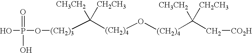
[(CH2)3](C([(CH2)4]O[(CH2)4]C(C[CO2H])([CH3CH2])[CH2CH3])([CH3CH2])[CH2CH3])OP(O)(=O)O
